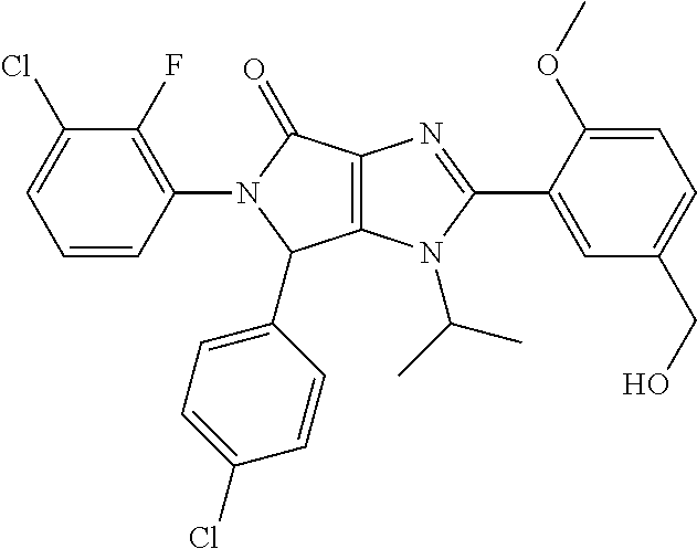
C12=C(N(C(C)C)C(C3=CC(CO)=CC=C3OC)=N1)C(C1=CC=C(Cl)C=C1)N(C1=C(F)C(Cl)=CC=C1)C2=O
